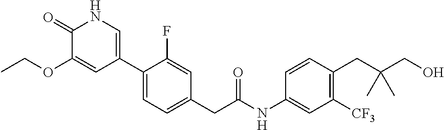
C1(C2=CNC(=O)C(OCC)=C2)=CC=C(CC(NC2=CC([CF3])=C(CC(CO)(C)C)C=C2)=O)C=C1F
